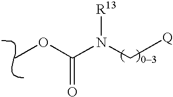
COC(N(C[Q])[R13])=O
